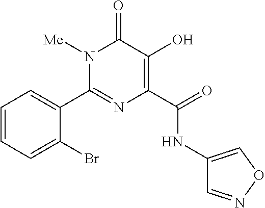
N1([Me])C(C2=CC=CC=C2Br)=NC(C(NC2=CON=C2)=O)=C(O)C1=O
